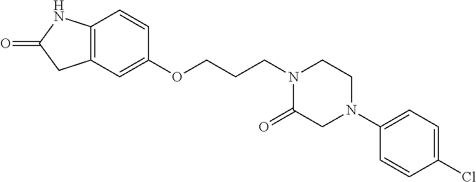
C12=C(C=C(OCCCN3C(=O)CN(C4=CC=C(Cl)C=C4)CC3)C=C1)CC(=O)N2
